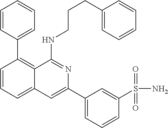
C1=CC(C2=C3C(=CC=C2)C=C(C2=CC=CC(S(=O)(=O)N)=C2)N=C3NCCCC2=CC=CC=C2)=CC=C1
